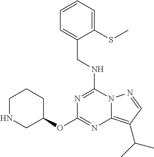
C(NC1=NC(OC2CCCNC2)=NC2=C(C(C)C)C=NN12)C1=CC=CC=C1SC
